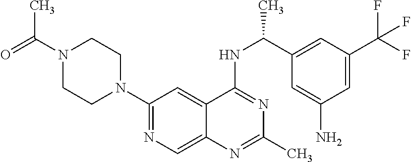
N1(C(=O)C)CCN(C2=NC=C3C(=C2)C(NC(C2=CC(C(F)(F)F)=CC(N)=C2)C)=NC(C)=N3)CC1
